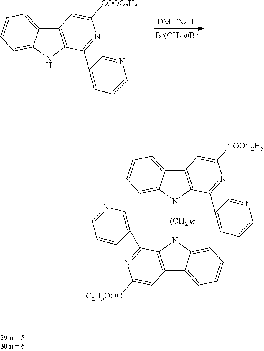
C12=C(NC3=CC=CC=C13)C(C1=CC=CN=C1)=NC([COOC2H5])=C2.C12=C(N([(CH2)n]N3C4=CC=CC=C4C4=C3C(C3=CN=CC=C3)=NC([C2H5OOC])=C4)C3=CC=CC=C13)C(C1=CC=CN=C1)=NC([COOC2H5])=C2
